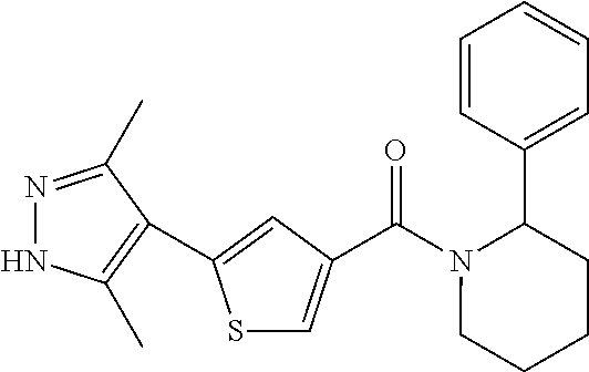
S1C=C(C(N2CCCCC2C2=CC=CC=C2)=O)C=C1C1=C(C)NN=C1C
